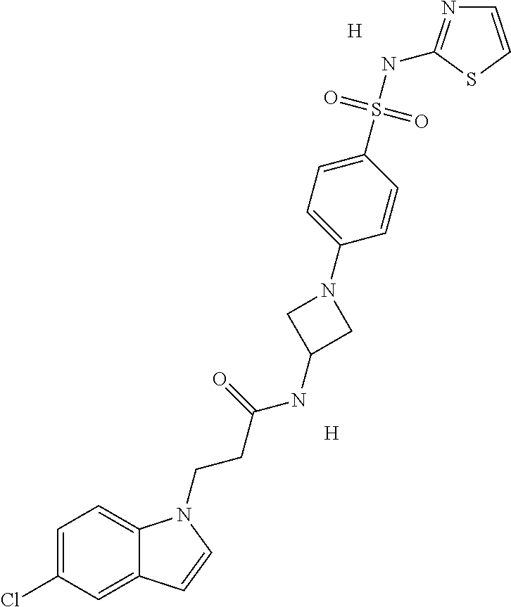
[H].[H].C1=C(Cl)C=C2C(=C1)N(CCC(NC1CN(C3=CC=C(S(NC4=NC=CS4)(=O)=O)C=C3)C1)=O)C=C2
